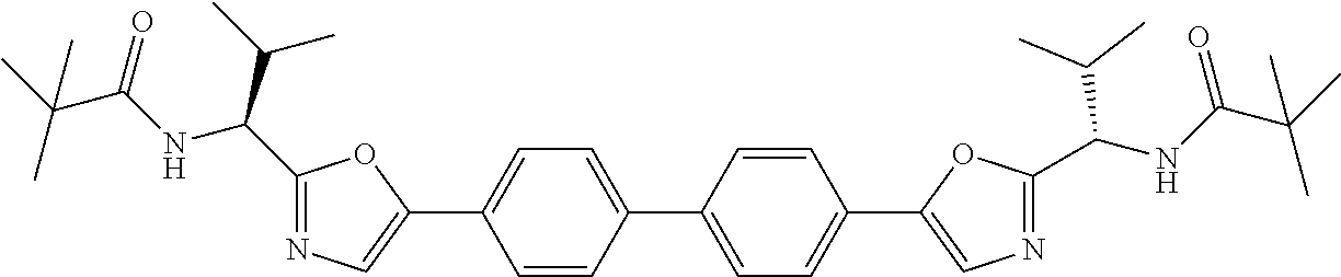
C1=CC(C2=CC=C(C3=CN=C(C(NC(C(C)(C)C)=O)C(C)C)O3)C=C2)=CC=C1C1=CN=C(C(NC(C(C)(C)C)=O)C(C)C)O1
